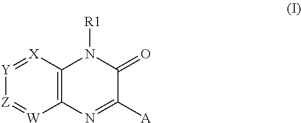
[X]1=[Y][Z]=[W]C2=C1N([R1])C(=O)C([A])=N2
